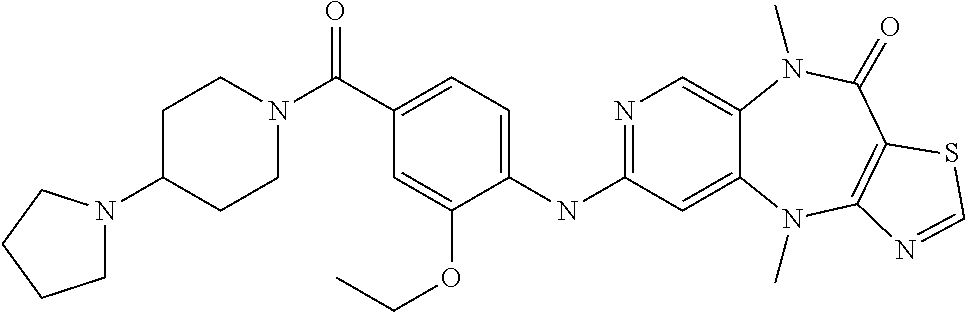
N1=C(NC2=CC=C(C(N3CCC(N4CCCC4)CC3)=O)C=C2OCC)C=C2C(=C1)N(C)C(=O)C1=C(N2C)N=CS1
